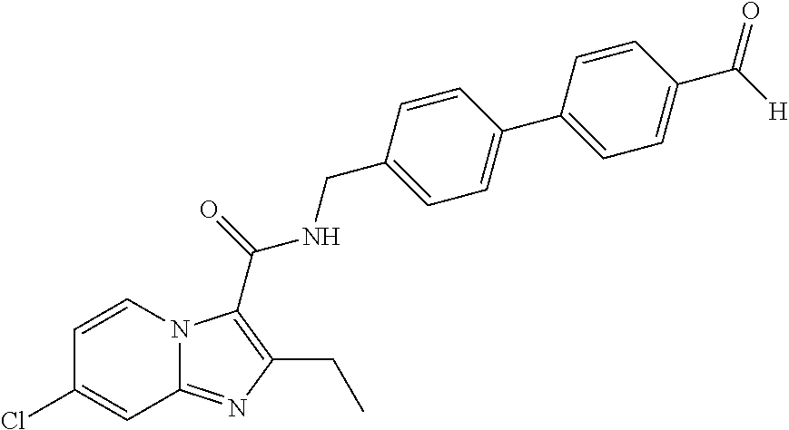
C1=CN2C(=NC(CC)=C2C(=O)NCC2=CC=C(C3=CC=C(C([H])=O)C=C3)C=C2)C=C1Cl
